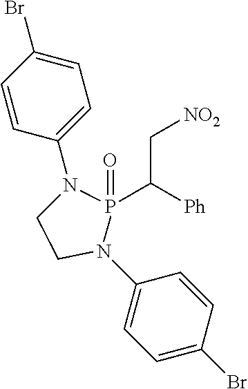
C1=C(Br)C=CC(N2P(C([Ph])C[NO2])(=O)N(C3=CC=C(Br)C=C3)CC2)=C1
